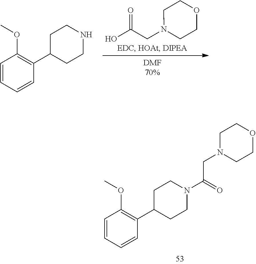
O=C(CN1CCOCC1)O.C1=CC=CC(C2CCNCC2)=C1OC.C1=CC=CC(C2CCN(C(=O)CN3CCOCC3)CC2)=C1OC
